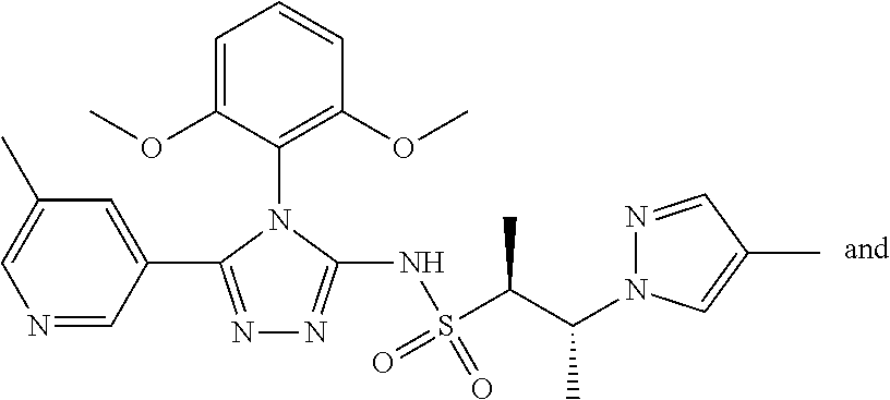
N1=C(C2=CC(C)=CN=C2)N(C2=C(OC)C=CC=C2OC)C(NS(C(C)C(C)N2N=CC(C)=C2)(=O)=O)=N1
